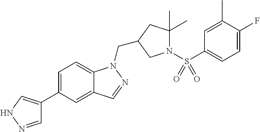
C1=NNC=C1C1=CC=C2C(=C1)C=NN2CC1CC(C)(C)N(S(C2=CC=C(F)C(C)=C2)(=O)=O)C1
